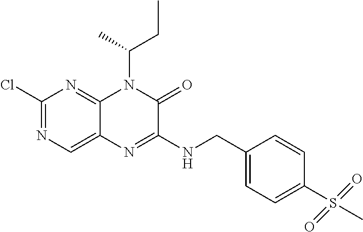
C1(Cl)=NC=C2C(=N1)N(C(CC)C)C(=O)C(NCC1=CC=C(S(C)(=O)=O)C=C1)=N2
